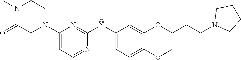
C1(N2CCN(C)C(=O)C2)=CC=NC(NC2=CC=C(OC)C(OCCCN3CCCC3)=C2)=N1
